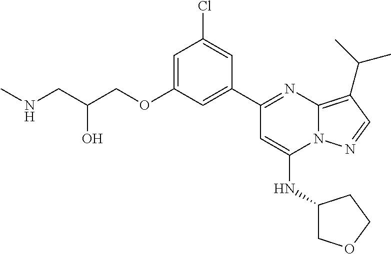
C1=C(OCC(CNC)O)C=C(C2=NC3=C(C(C)C)C=NN3C(NC3COCC3)=C2)C=C1Cl
